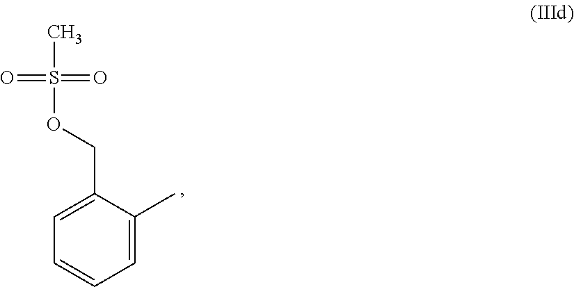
C1=C(COS(=O)(=O)C)C(C)=CC=C1
